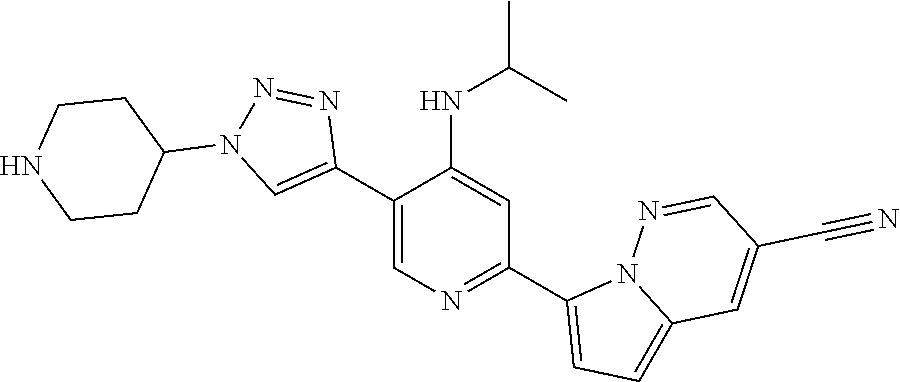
C1(C2=CN(C3CCNCC3)N=N2)=CN=C(C2=CC=C3N2N=CC(C#N)=C3)C=C1NC(C)C
